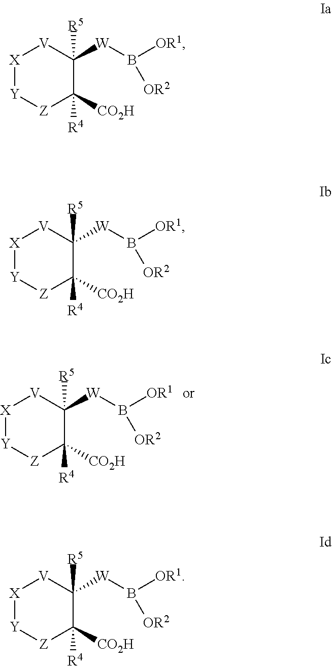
[X]1[Y][Z]C([CO2H])([R4])C([W]B([OR1])[OR2])([R5])[V]1.[X]1[Y][Z]C([CO2H])([R4])C([W]B([OR1])[OR2])([R5])[V]1.[X]1[Y][Z]C([CO2H])([R4])C([W]B([OR1])[OR2])([R5])[V]1.[X]1[Y][Z]C([CO2H])([R4])C([W]B([OR1])[OR2])([R5])[V]1
